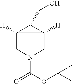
C12([H])CN(C(OC(C)(C)C)=O)CC1([H])C2CO
